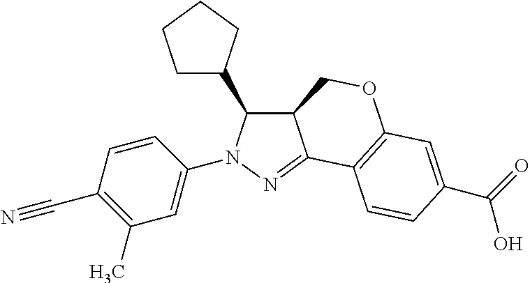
C1(C2CCCC2)C2C(=NN1C1=CC(C)=C(C#N)C=C1)C1=C(OC2)C=C(C(=O)O)C=C1
